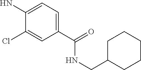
C1(C(=O)NCC2CCCCC2)=CC=C(N)C(Cl)=C1
